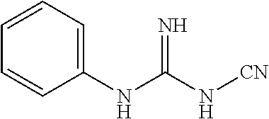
N=C(N[CN])NC1=CC=CC=C1
